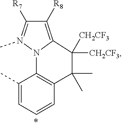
C1(C)=CC=CC2=C1N1C(=C([R8])C([R7])=N1C)C([CH2CF3])([CH2CF3])C2(C)C
